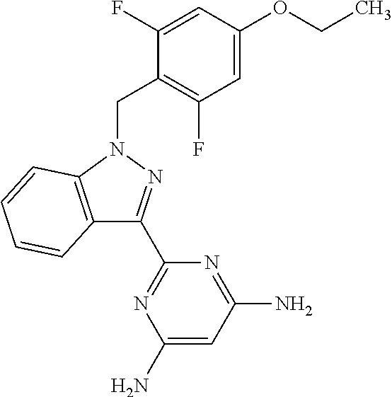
C1=C(OCC)C=C(F)C(CN2C3=C(C(C4=NC(N)=CC(N)=N4)=N2)C=CC=C3)=C1F
